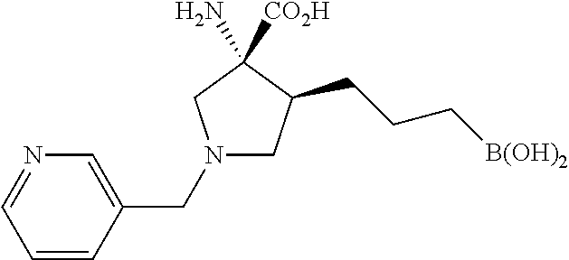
N1(CC2=CN=CC=C2)CC(CCC[B(OH)2])C([CO2H])(N)C1
